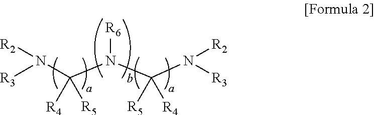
[R3]N(C(N(C(N([R3])[R2])([R5])[R4])[R6])([R4])[R5])[R2]
